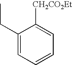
C1(CC)=CC=CC=C1[CH2CO2Et]
